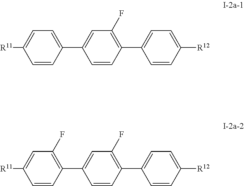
C1=C(C2=CC(F)=C(C3=CC=C([R12])C=C3)C=C2)C=CC([R11])=C1.C1(F)=C(C2=CC(F)=C(C3=CC=C([R12])C=C3)C=C2)C=CC([R11])=C1
